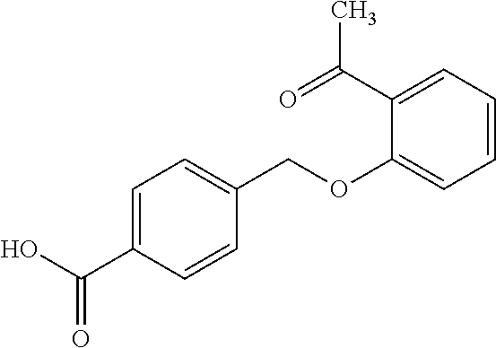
C1=CC=C(C(=O)C)C(OCC2=CC=C(C(O)=O)C=C2)=C1
